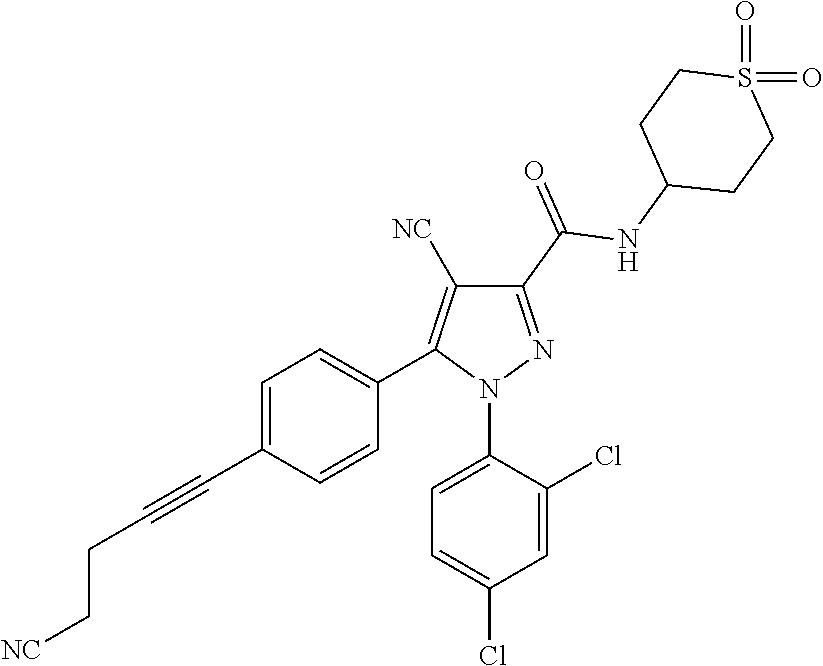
C1=C(C#CCC[NC])C=CC(C2=C([NC])C(C(=O)NC3CCS(=O)(=O)CC3)=NN2C2=CC=C(Cl)C=C2Cl)=C1
